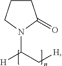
C1CCN(C(C[H])[H])C1=O
